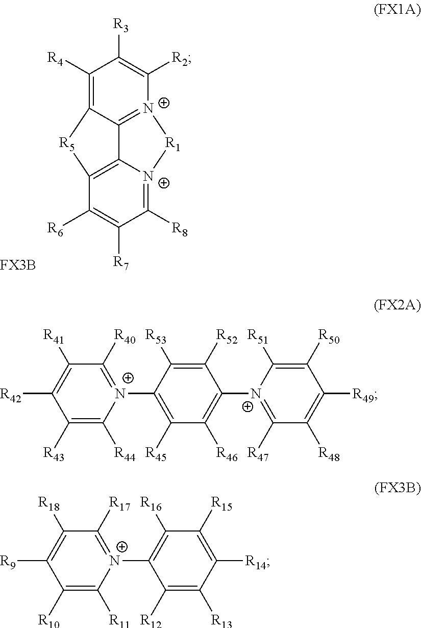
C1([R4])=C2C3=[N+](C([R2])=C1[R3])[R1][N+]1=C([R8])C([R7])=C([R6])C(=C31)[R5]2.C1([R43])=C([R44])[N+](C2=C([R45])C([R46])=C([N+]3=C([R47])C([R48])=C([R49])C([R50])=C3[R51])C([R52])=C2[R53])=C([R40])C([R41])=C1[R42].C1([R12])=C([R13])C([R14])=C([R15])C([R16])=C1[N+]1=C([R17])C([R18])=C([R9])C([R10])=C1[R11]
